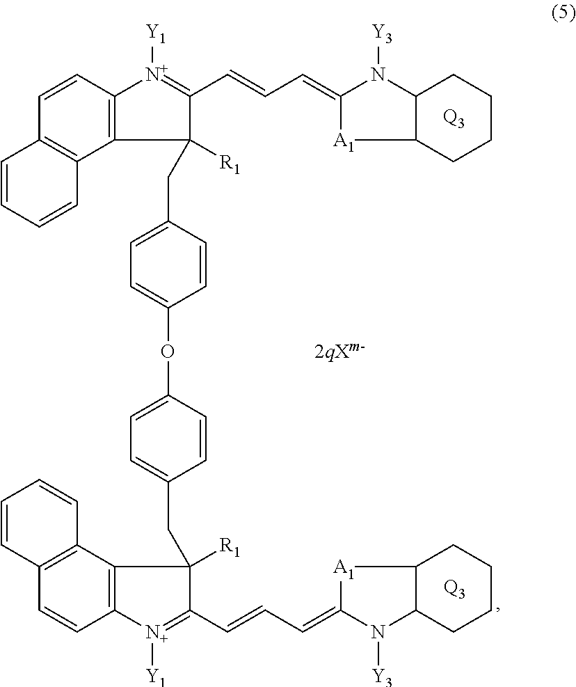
C1=CC2=C(C3=C1C=CC=C3)C(CC1=CC=C(OC3=CC=C(CC4([R1])C(C=CC=C5[A1]C6C(N5[Y3])CCCC6)=[N+]([Y1])C5=C4C4=C(C=C5)C=CC=C4)C=C3)C=C1)([R1])C(C=CC=C1[A1]C3C(N1[Y3])CCCC3)=[N+]2[Y1].[2qXm-].[Q3].[Q3]
